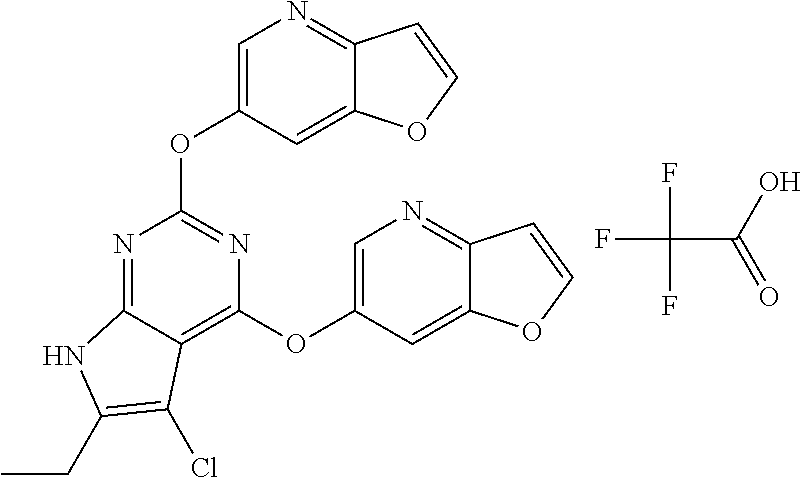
N1=C2C(=C(OC3=CN=C4C(=C3)OC=C4)N=C1OC1=CN=C3C(=C1)OC=C3)C(Cl)=C(CC)N2.FC(C(=O)O)(F)F
